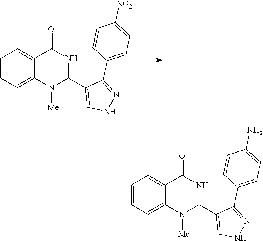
C1=C2C(=CC=C1)C(=O)NC(C1=CNN=C1C1=CC=C(N)C=C1)N2[Me].C1=C2C(=CC=C1)C(=O)NC(C1=CNN=C1C1=CC=C([NO2])C=C1)N2[Me]
